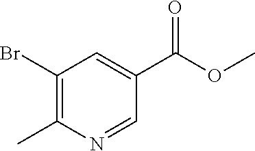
C1(Br)=C(C)N=CC(C(OC)=O)=C1
